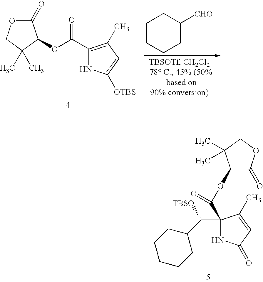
C1(C(C2CCCCC2)[TBSO])(C(OC2C(=O)OCC2(C)C)=O)NC(=O)C=C1C.C1(=O)OCC(C)(C)C1OC(C1=C(C)C=C([OTBS])N1)=O.C1CCCC([CHO])C1
